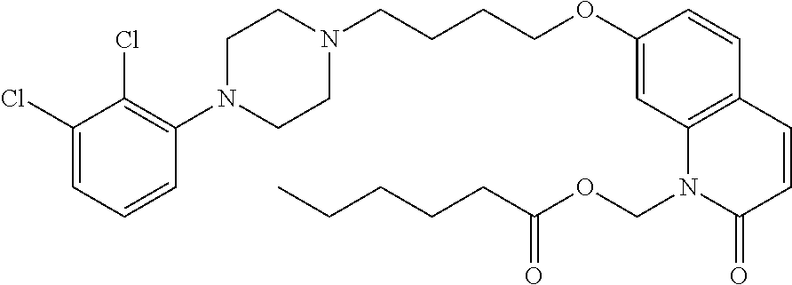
C1(Cl)=CC=CC(N2CCN(CCCCOC3=CC4=C(C=C3)C=CC(=O)N4COC(CCCCC)=O)CC2)=C1Cl
